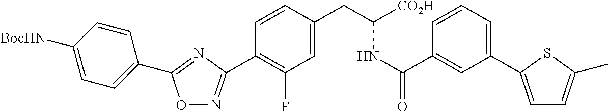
O1N=C(C2=C(F)C=C(CC(NC(=O)C3=CC(C4=CC=C(C)S4)=CC=C3)[CO2H])C=C2)N=C1C1=CC=C([BocHN])C=C1
